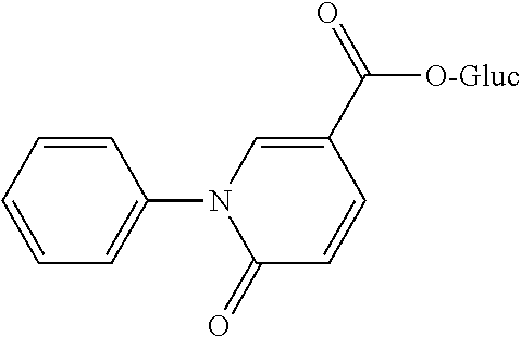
C1=CC=CC(N2C(=O)C=CC(C([O-Gluc])=O)=C2)=C1
